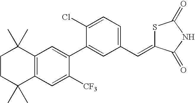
C1CC(C)(C)C2=C(C1(C)C)C=C(C1=CC(C=C3SC(=O)NC3=O)=CC=C1Cl)C([CF3])=C2
